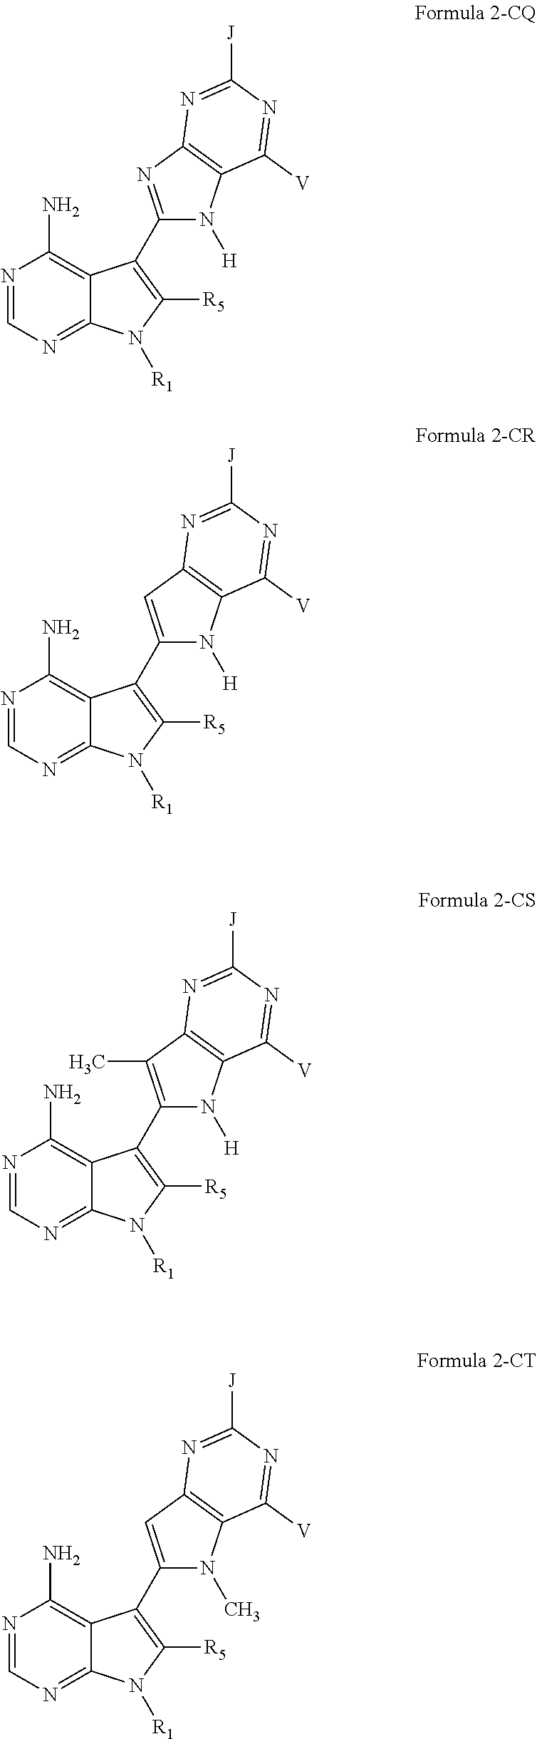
N1=CN=C2C(=C1N)C(C1=NC3=C(N1[H])C([V])=NC([J])=N3)=C([R5])N2[R1].N1=CN=C2C(=C1N)C(C1=CC3=C(N1[H])C([V])=NC([J])=N3)=C([R5])N2[R1].N1=CN=C2C(=C1N)C(C1=C(C)C3=C(N1[H])C([V])=NC([J])=N3)=C([R5])N2[R1].N1=CN=C2C(=C1N)C(C1=CC3=C(N1C)C([V])=NC([J])=N3)=C([R5])N2[R1]
